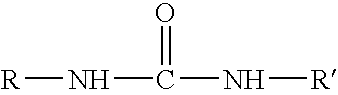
[R]NC(N[R])=O
